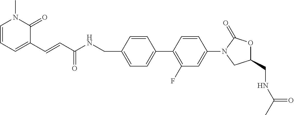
C1=CC(CNC(C=CC2=CC=CN(C)C2=O)=O)=CC=C1C1=C(F)C=C(N2CC(CNC(C)=O)OC2=O)C=C1
